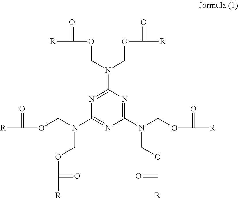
[R]C(=O)OCN(COC(=O)[R])C1=NC(N(COC(=O)[R])COC(=O)[R])=NC(N(COC(=O)[R])COC(=O)[R])=N1
